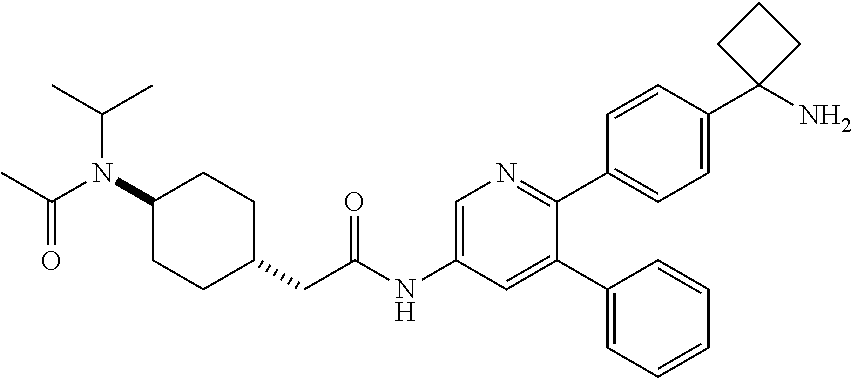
C1=CC(C2(N)CCC2)=CC=C1C1=NC=C(NC(CC2CCC(N(C(C)=O)C(C)C)CC2)=O)C=C1C1=CC=CC=C1
